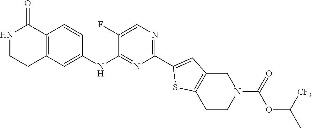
N1CCC2=C(C1=O)C=CC(NC1=NC(C3=CC4=C(S3)CCN(C(OC([CF3])C)=O)C4)=NC=C1F)=C2
